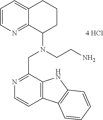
C1=CN=C2C(=C1)CCCC2N(CCN)CC1=NC=CC2=C1NC1=C2C=CC=C1.[4 HCl]
